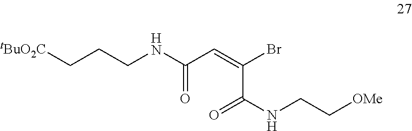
[tBuO2C]CCCNC(C=C(C(=O)NCC[OMe])Br)=O
